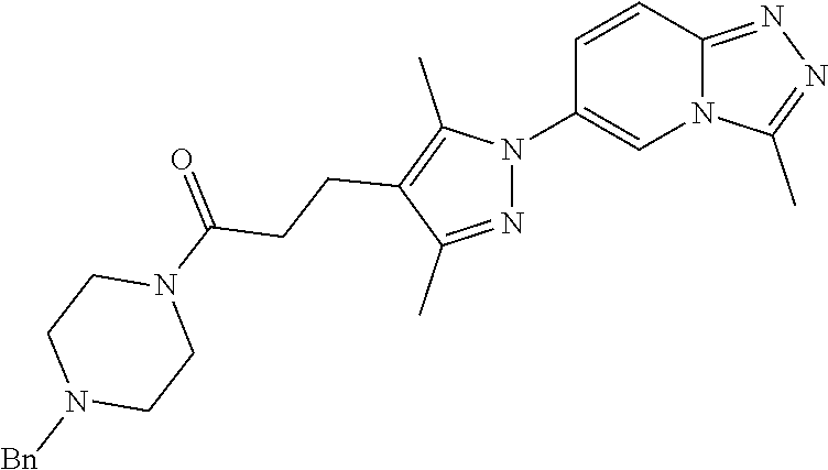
C12=NN=C(C)N1C=C(N1N=C(C)C(CCC(N3CCN([Bn])CC3)=O)=C1C)C=C2
